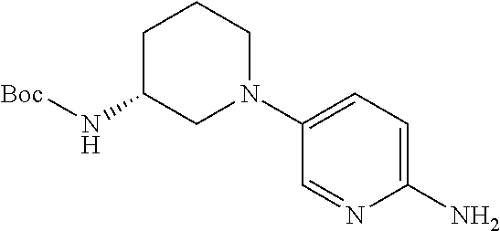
C1(N)=CC=C(N2CCCC(N[Boc])C2)C=N1
